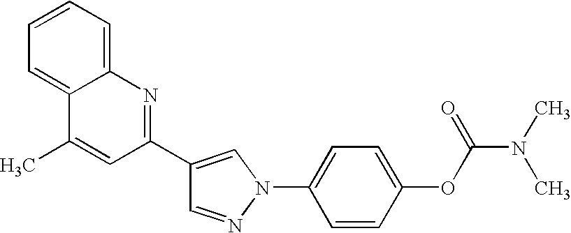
C1=NN(C2=CC=C(OC(=O)N(C)C)C=C2)C=C1C1=NC2=CC=CC=C2C(C)=C1
